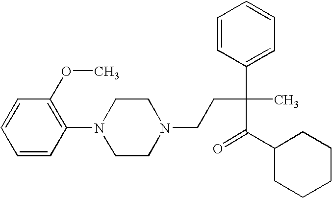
C1(OC)=C(N2CCN(CCC(C3=CC=CC=C3)(C)C(=O)C3CCCCC3)CC2)C=CC=C1
